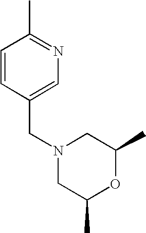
C1=CC(CN2CC(C)OC(C)C2)=CN=C1C
